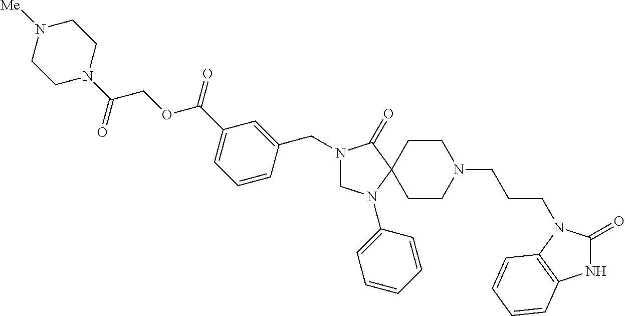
C1N(C2=CC=CC=C2)C2(C(=O)N1CC1=CC(C(OCC(N3CCN([Me])CC3)=O)=O)=CC=C1)CCN(CCCN1C(=O)NC3=C1C=CC=C3)CC2
